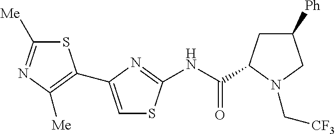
C1=C(C2=C([Me])N=C([Me])S2)N=C(NC(C2CC([Ph])CN2C[CF3])=O)S1
